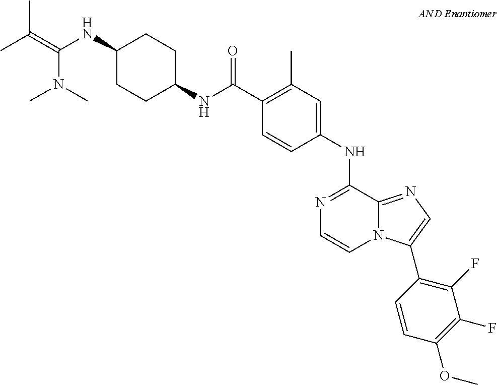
N1=C(NC2=CC(C)=C(C(NC3CCC(NC(=C(C)C)N(C)C)CC3)=O)C=C2)C2=NC=C(C3=C(F)C(F)=C(OC)C=C3)N2C=C1
